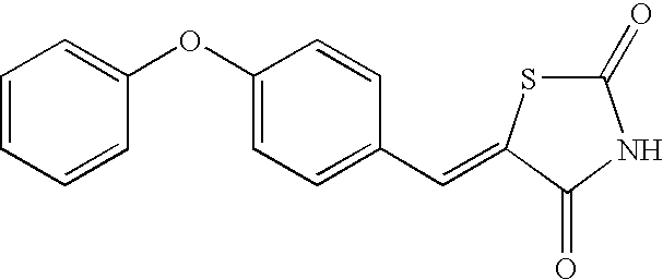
C1=CC=CC(OC2=CC=C(C=C3SC(=O)NC3=O)C=C2)=C1
